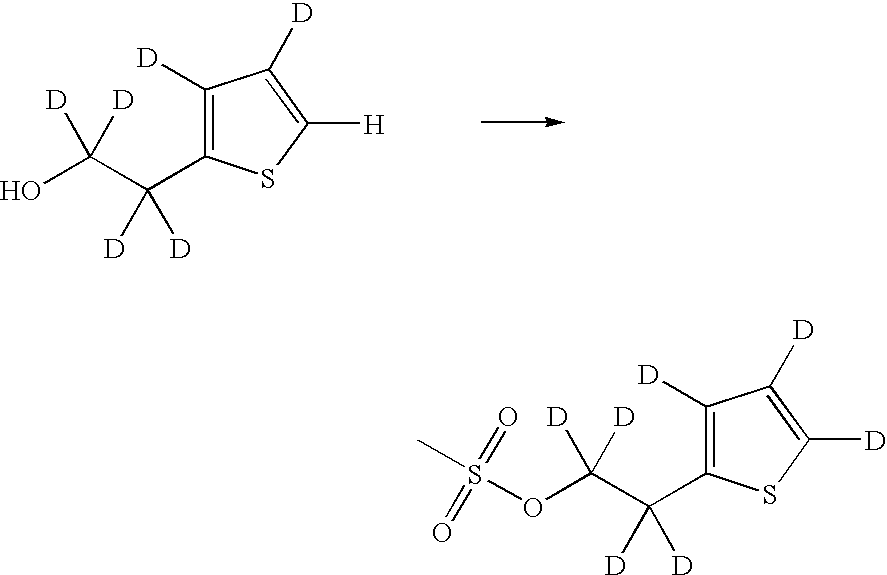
C1([D])=C(C(C(O)([D])[D])([D])[D])SC([H])=C1[D].C1([D])=C(C(C(OS(=O)(C)=O)([D])[D])([D])[D])SC([D])=C1[D]
